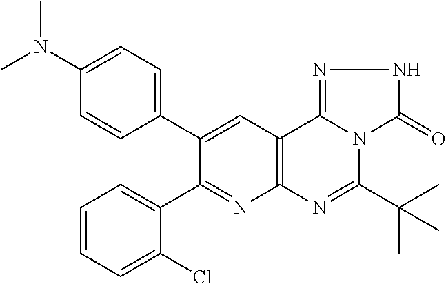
C1=CC=C(Cl)C(C2=NC3=C(C=C2C2=CC=C(N(C)C)C=C2)C2=NNC(=O)N2C(C(C)(C)C)=N3)=C1
